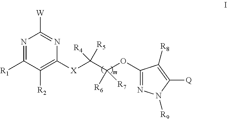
N1=C([R1])C([R2])=C([X]C(C(OC2=NN([R9])C([Q])=C2[R8])([R6])[R7])([R5])[R4])N=C1[W]
